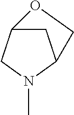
C1C2CN(C)C1CO2
